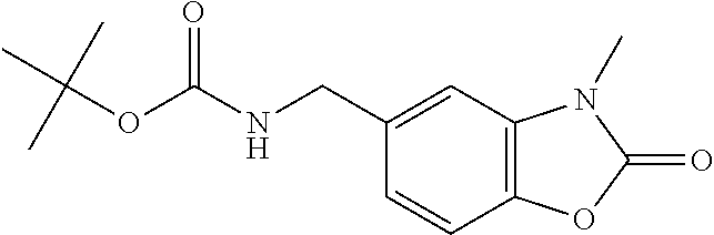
C(NC(=O)OC(C)(C)C)C1=CC2=C(C=C1)OC(=O)N2C
